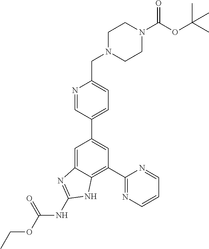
C1=C2C(=C(C3=NC=CC=N3)C=C1C1=CC=C(CN3CCN(C(OC(C)(C)C)=O)CC3)N=C1)NC(NC(OCC)=O)=N2
